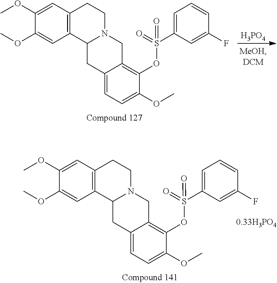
[H3PO4].C12=C(C=C(OC)C(OC)=C1)CCN1C2CC2=CC=C(OC)C(OS(=O)(C3=CC=CC(F)=C3)=O)=C2C1.C12=C(C=C(OC)C(OC)=C1)CCN1C2CC2=CC=C(OC)C(OS(=O)(C3=CC=CC(F)=C3)=O)=C2C1
